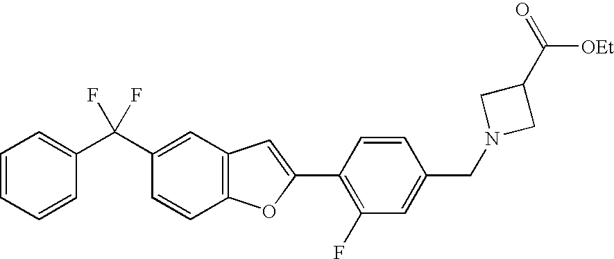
C1=CC=CC(C(C2=CC3=C(C=C2)OC(C2=C(F)C=C(CN4CC(C(=O)[OEt])C4)C=C2)=C3)(F)F)=C1
